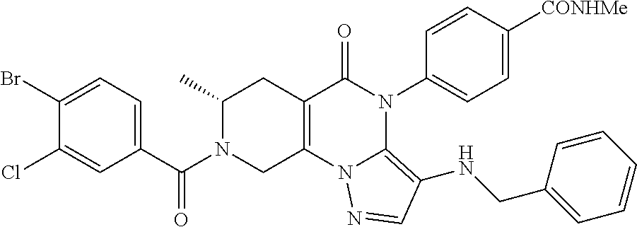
C1(Br)=CC=C(C(N2CC3=C(CC2C)C(=O)N(C2=CC=C([CONHMe])C=C2)C2=C(NCC4=CC=CC=C4)C=NN32)=O)C=C1Cl
